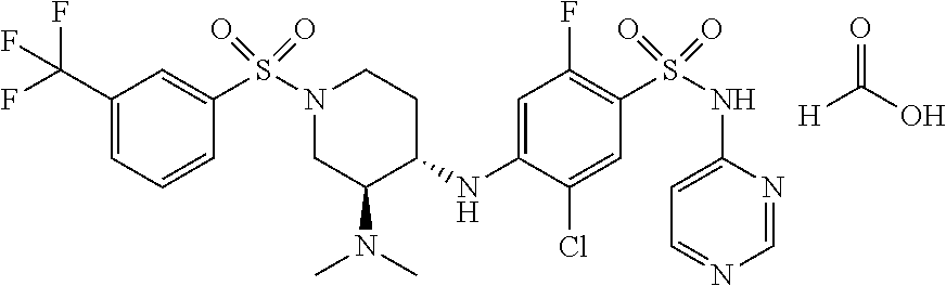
C1=CC=C(C(F)(F)F)C=C1S(N1CC(N(C)C)C(NC2=CC(F)=C(S(=O)(=O)NC3=CC=NC=N3)C=C2Cl)CC1)(=O)=O.O=C(O)[H]
